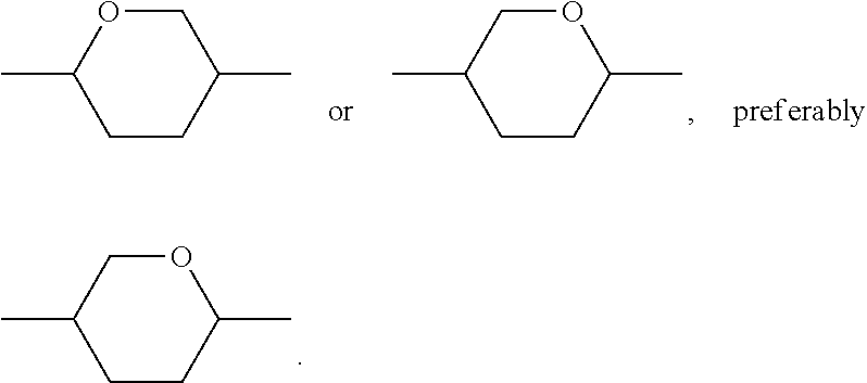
C1CC(C)OCC1C.C1CC(C)COC1C.C1CC(C)OCC1C
